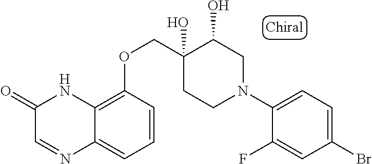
C1(N2CC(O)C(O)(COC3=C4C(=CC=C3)N=CC(=O)N4)CC2)=CC=C(Br)C=C1F
